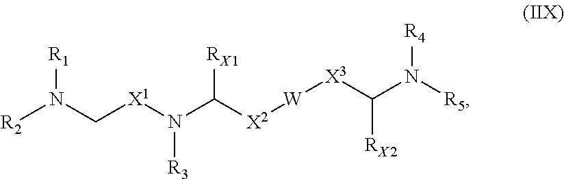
[R2]N(C[X1]N(C([X2][W][X3]C(N([R5])[R4])[RX2])[RX1])[R3])[R1]
